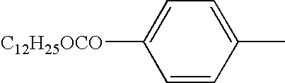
C1=CC(C)=CC=C1[C12H25OCO]
